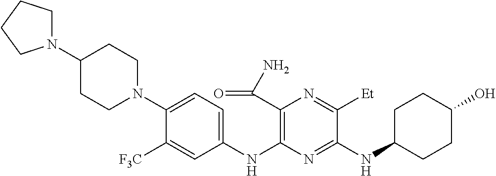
C1(NC2=C(C(N)=O)N=C([Et])C(NC3CCC(O)CC3)=N2)=CC=C(N2CCC(N3CCCC3)CC2)C([F3C])=C1
